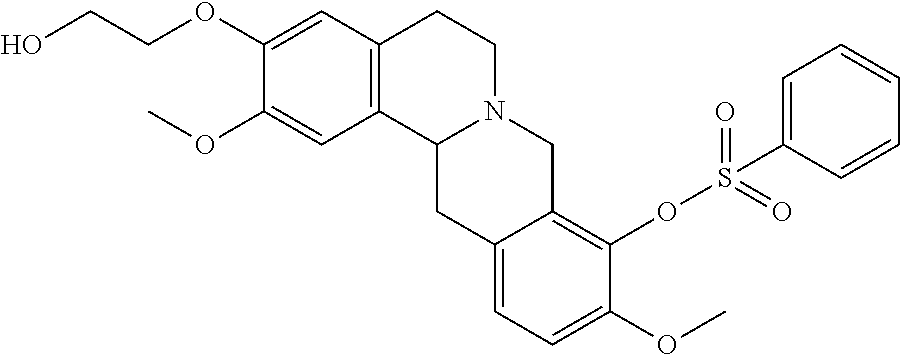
C1(OC)=CC2=C(C=C1OCCO)CCN1C2CC2=CC=C(OC)C(OS(C3=CC=CC=C3)(=O)=O)=C2C1
